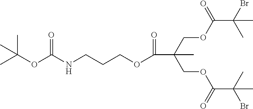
C(OC(C(C)(Br)C)=O)C(COC(C(C)(Br)C)=O)(C)C(=O)OCCCNC(OC(C)(C)C)=O
